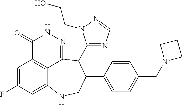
C1=C(F)C=C2C3=C1C(=O)NN=C3C(C1=NC=NN1CCO)C(C1=CC=C(CN3CCC3)C=C1)CN2
